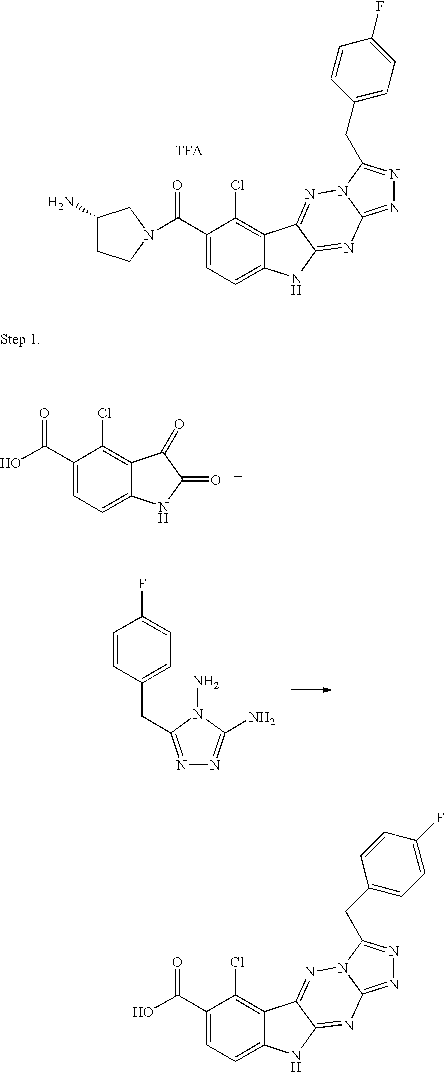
C1(C(=O)N2CCC(N)C2)=CC=C2C(=C1Cl)C1=NN3C(=NN=C3CC3=CC=C(F)C=C3)N=C1N2.C1(C(O)=O)=CC=C2C(=C1Cl)C(=O)C(=O)N2.N1=C(CC2=CC=C(F)C=C2)N(N)C(N)=N1.C1(C(O)=O)=CC=C2C(=C1Cl)C1=NN3C(=NN=C3CC3=CC=C(F)C=C3)N=C1N2
